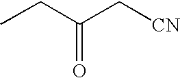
CCC(=O)C[CN]
